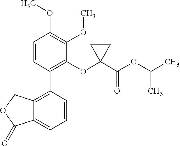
C12=C(C3=C(OC4(C(OC(C)C)=O)CC4)C(OC)=C(OC)C=C3)C=CC=C1C(=O)OC2
